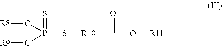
S=P(S[R10]C(=O)O[R11])(O[R8])O[R9]
